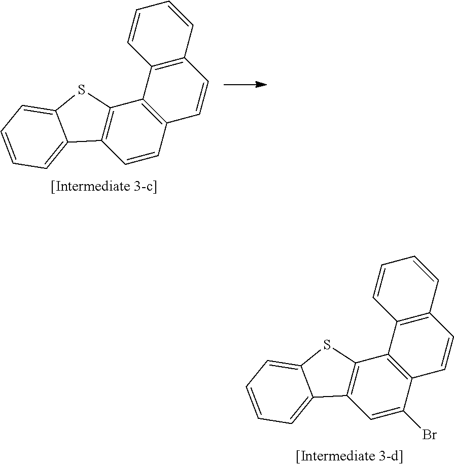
C12=C(C=CC=C1)C=CC1=C2C2=C(C=C1)C1=CC=CC=C1S2.C12=C(C=CC=C1)C=CC1=C2C2=C(C=C1Br)C1=CC=CC=C1S2
